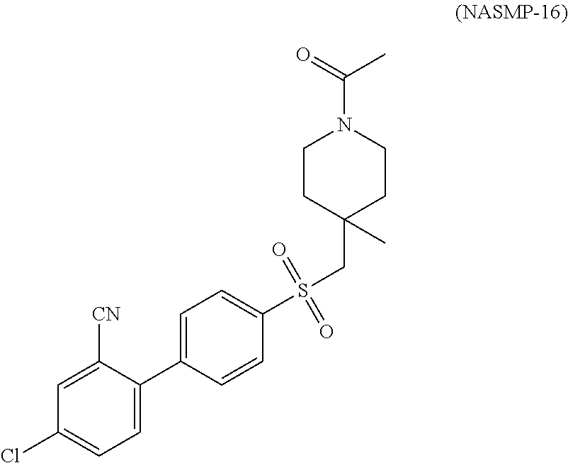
C1CC(CS(C2=CC=C(C3=CC=C(Cl)C=C3[CN])C=C2)(=O)=O)(C)CCN1C(C)=O
